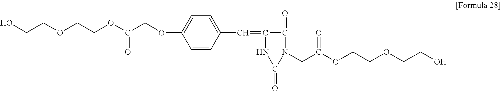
C1=CC(C=C2C(=O)N(CC(OCCOCCO)=O)C(=O)N2)=CC=C1OCC(OCCOCCO)=O
